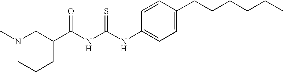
N1(C)CCCC(C(NC(NC2=CC=C(CCCCCC)C=C2)=S)=O)C1
